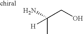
NC(CO)(C)[H]
